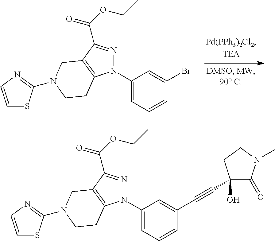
C1(N2N=C(C(OCC)=O)C3=C2CCN(C2=NC=CS2)C3)=CC=CC(Br)=C1.C1(N2N=C(C(OCC)=O)C3=C2CCN(C2=NC=CS2)C3)=CC=CC(C#CC2(O)C(=O)N(C)CC2)=C1
